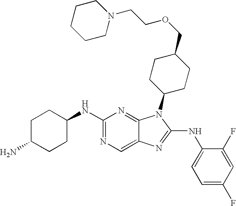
C1(NC2CCC(N)CC2)=NC=C2C(=N1)N(C1CCC(COCCN3CCCCC3)CC1)C(NC1=CC=C(F)C=C1F)=N2
